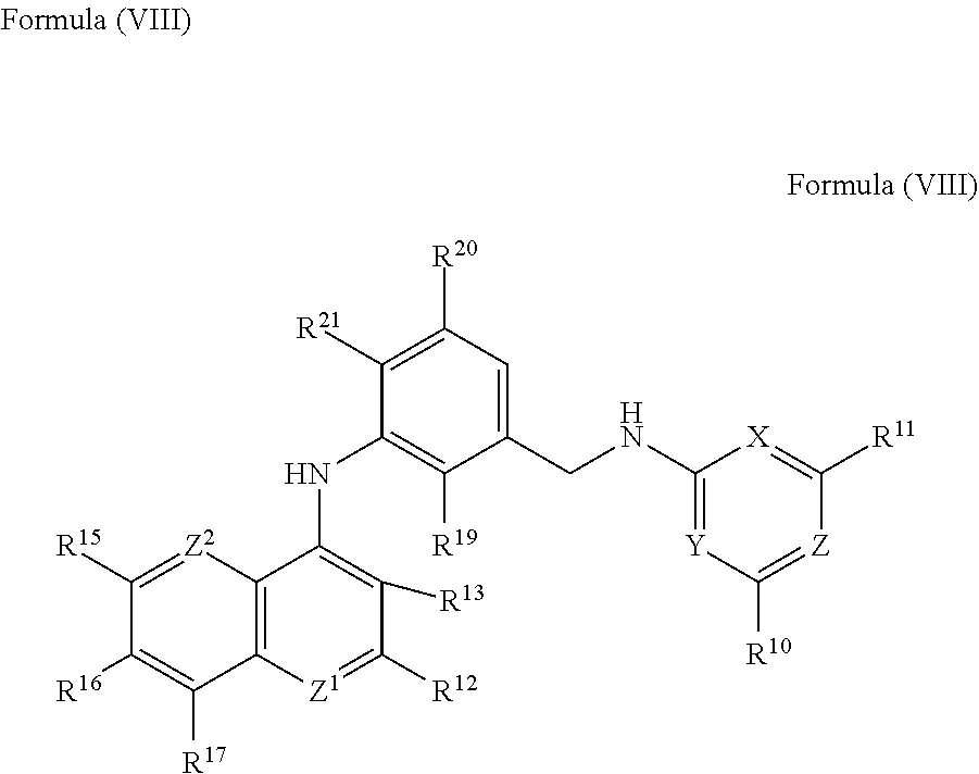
C1([R19])=C(NC2=C([R13])C([R12])=[Z1]C3=C2[Z2]=C([R15])C([R16])=C3[R17])C([R21])=C([R20])C=C1CNC1=[Y]C([R10])=[Z]C([R11])=[X]1
